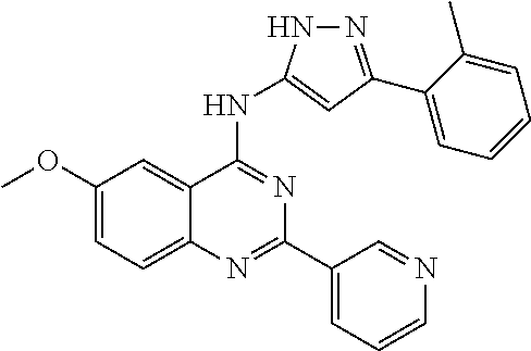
C1(OC)=CC=C2C(=C1)C(NC1=CC(C3=CC=CC=C3C)=NN1)=NC(C1=CC=CN=C1)=N2
